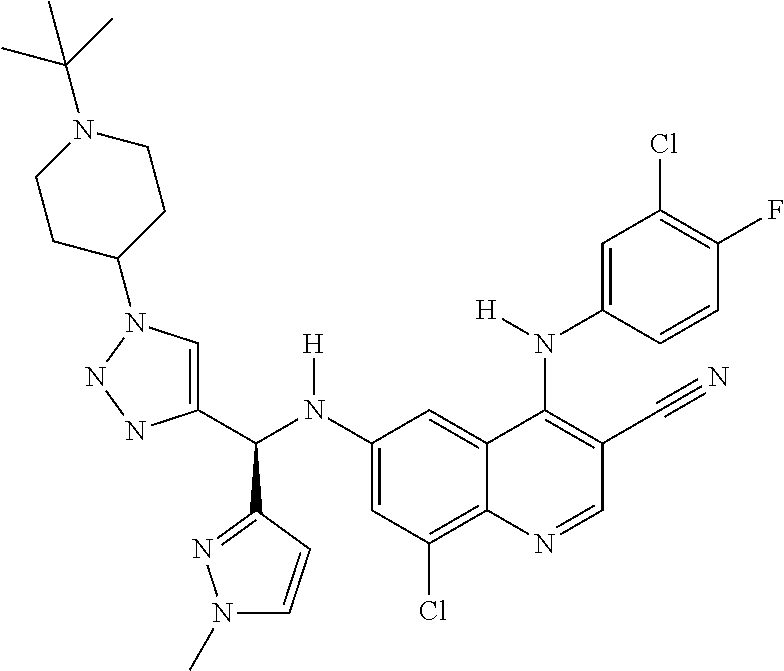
C1(N(C(C2=CN(C3CCN(C(C)(C)C)CC3)NN2)C2=NN(C)C=C2)[H])=CC(Cl)=C2C(=C1)C(N(C1=CC(Cl)=C(F)C=C1)[H])=C(C#N)C=N2
